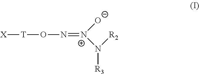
N([R2])([N+]([O-])=NO[T][X])[R3]
